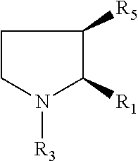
C1CN([R3])C([R1])C1[R5]
